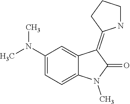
CN1C(=O)C(=C2CCCN2)C2=CC(N(C)C)=CC=C12
